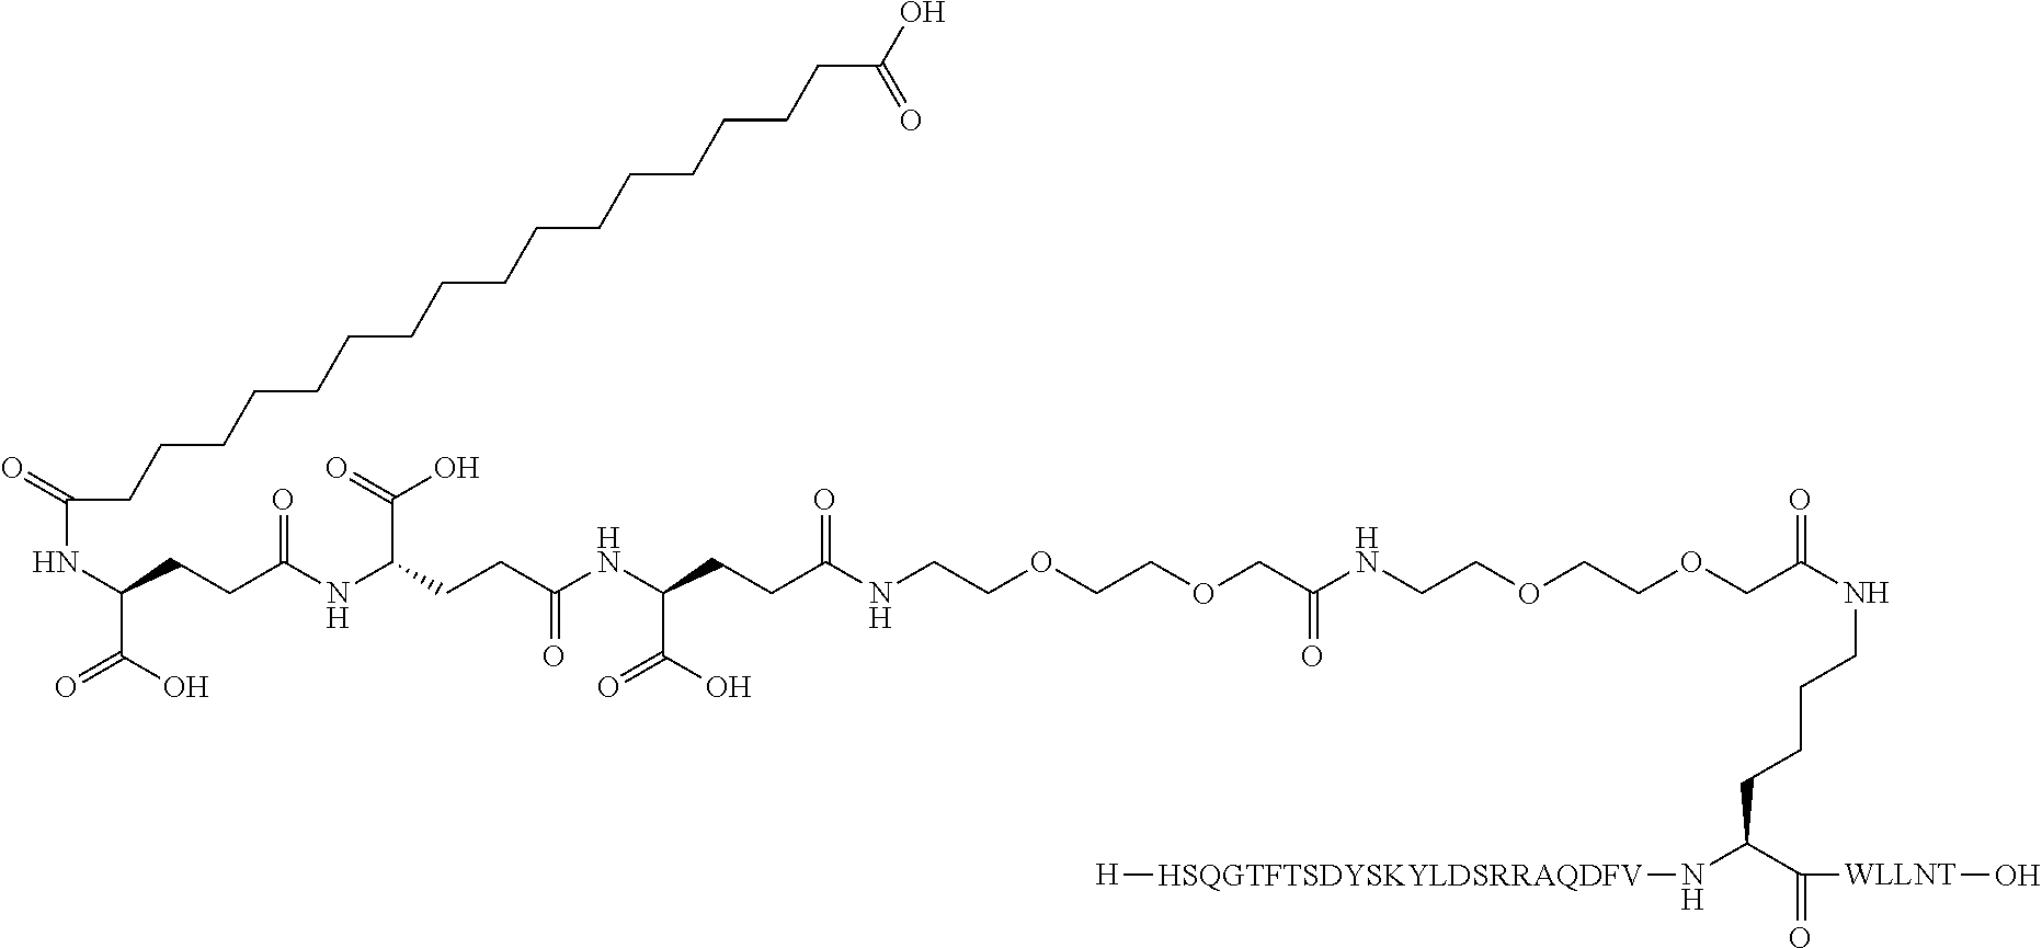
C(CCCNC(COCCOCCNC(COCCOCCNC(CCC(NC(CCC(NC(CCC(NC(=O)CCCCCCCCCCCCCCCCC(O)=O)C(=O)O)=O)C(=O)O)=O)C(O)=O)=O)=O)=O)C(N[HSQGTFTSDYSKYLDSRRAQDFV][H])C([WLLNT]O)=O
